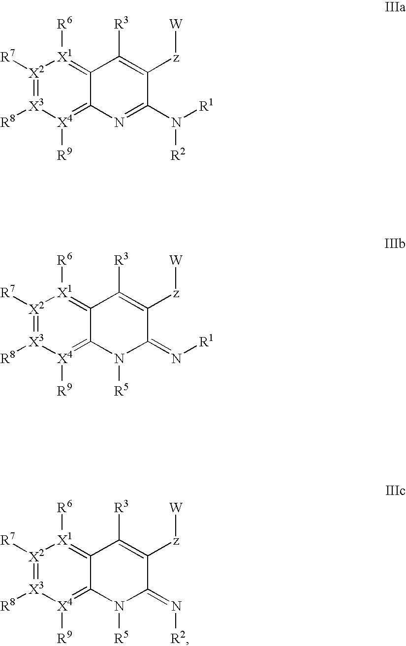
[X2]1([R7])=[X3]([R8])[X4]([R9])=C2C(=[X1]1[R6])C([R3])=C([z][W])C(N([R2])[R1])=N2.[X2]1([R7])=[X3]([R8])[X4]([R9])=C2C(=[X1]1[R6])C([R3])=C([z][W])C(=N[R1])N2[R5].[X2]1([R7])=[X3]([R8])[X4]([R9])=C2C(=[X1]1[R6])C([R3])=C([z][W])C(=N[R2])N2[R5]
